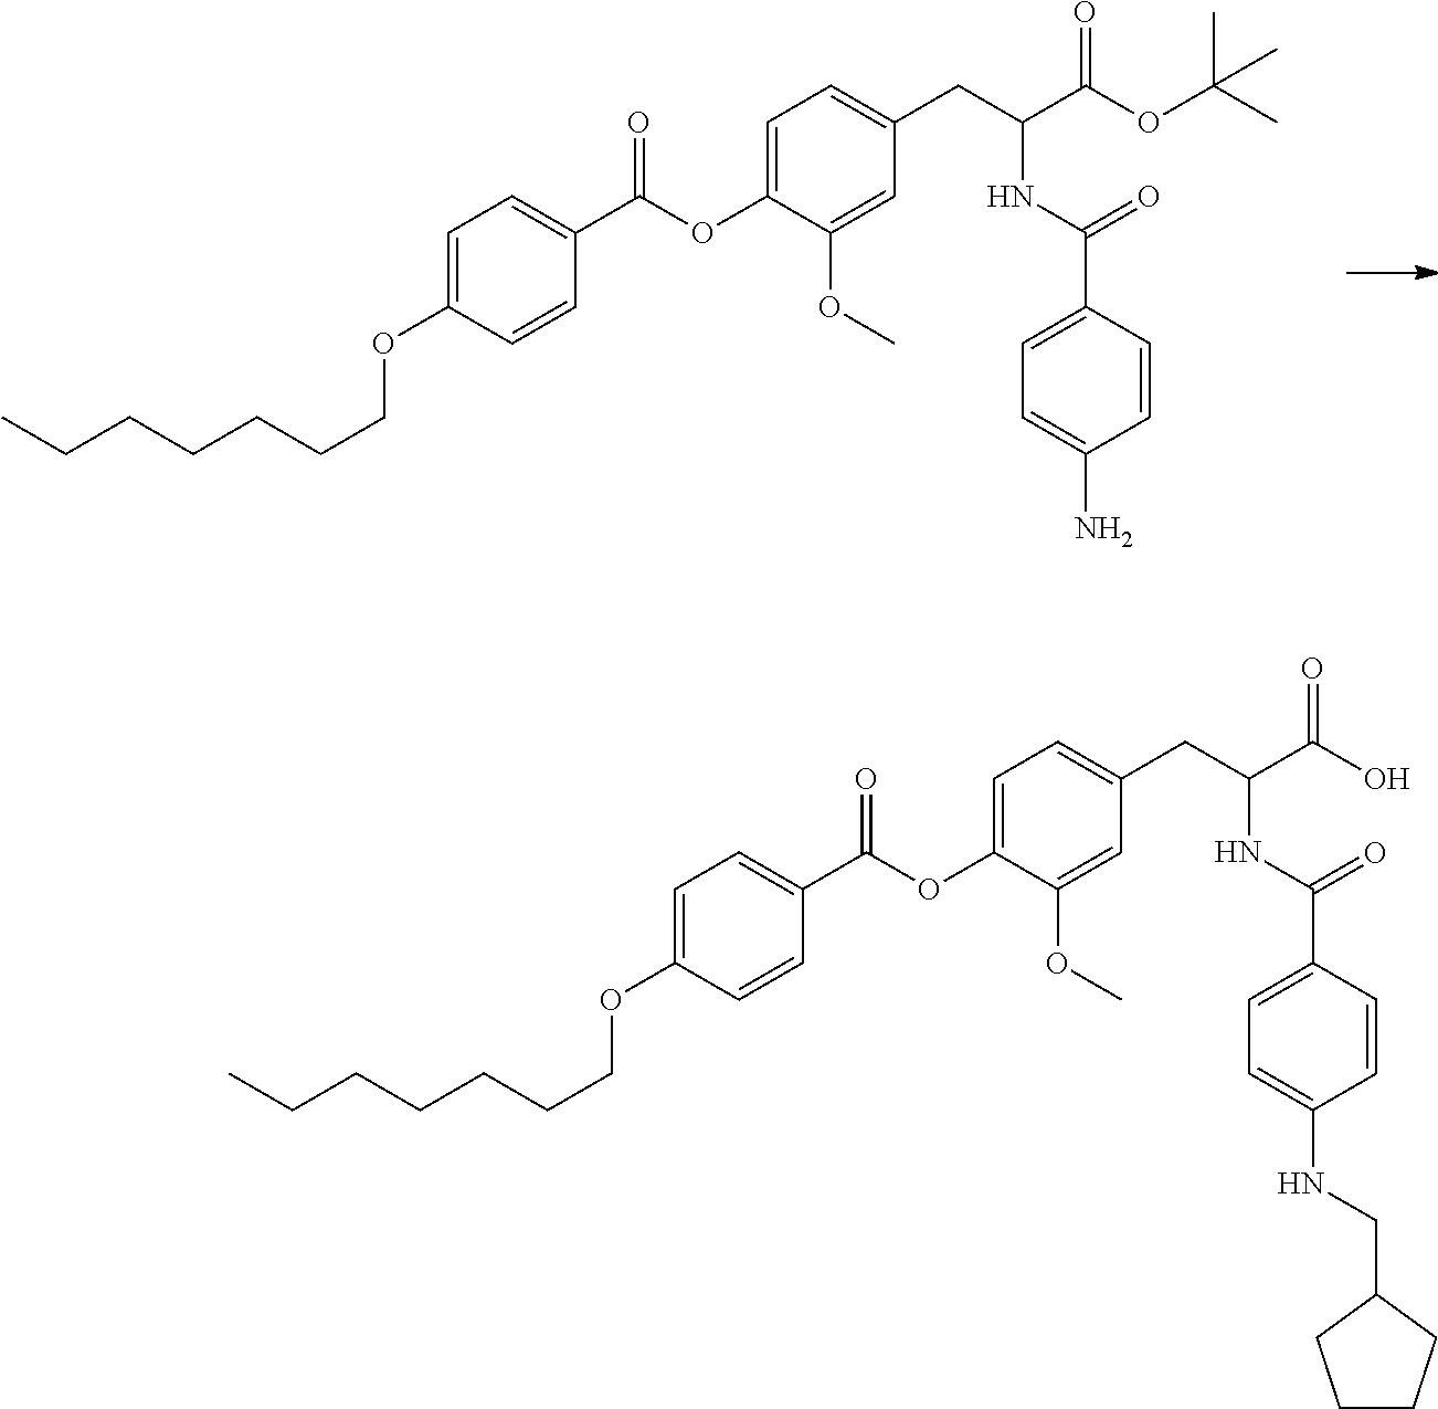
CCCCCCCOC1=CC=C(C(OC2=CC=C(CC(C(OC(C)(C)C)=O)NC(=O)C3=CC=C(N)C=C3)C=C2OC)=O)C=C1.CCCCCCCOC1=CC=C(C(OC2=CC=C(CC(C(O)=O)NC(=O)C3=CC=C(NCC4CCCC4)C=C3)C=C2OC)=O)C=C1
